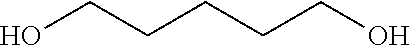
OCCCCCO
